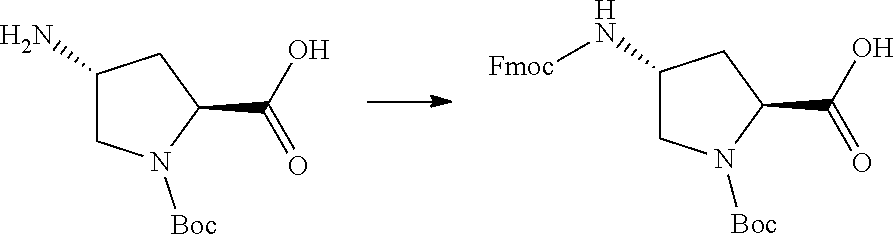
C1(N)CN([Boc])C(C(O)=O)C1.C1(N[Fmoc])CN([Boc])C(C(O)=O)C1
